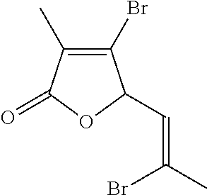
C1(Br)=C(C)C(=O)OC1C=C(Br)C
